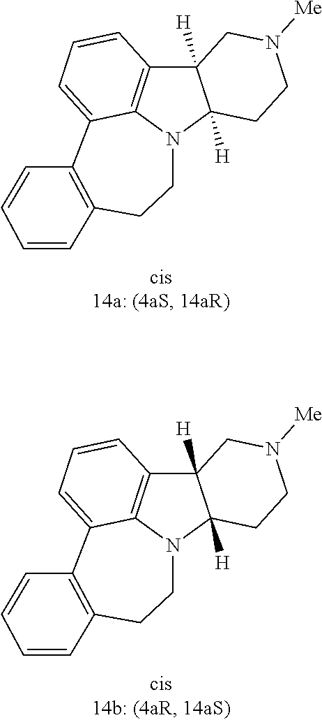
C12([H])C3=C4N(C1([H])CCN([Me])C2)CCC1=C(C4=CC=C3)C=CC=C1.C12([H])C3=C4N(C1([H])CCN([Me])C2)CCC1=C(C4=CC=C3)C=CC=C1
